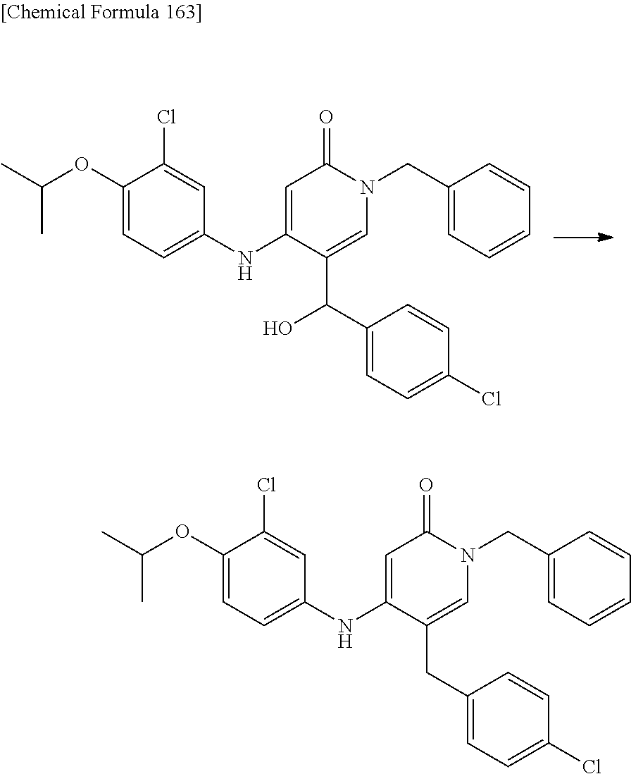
C1=C(NC2=CC=C(OC(C)C)C(Cl)=C2)C(C(O)C2=CC=C(Cl)C=C2)=CN(CC2=CC=CC=C2)C1=O.C1=C(NC2=CC=C(OC(C)C)C(Cl)=C2)C(CC2=CC=C(Cl)C=C2)=CN(CC2=CC=CC=C2)C1=O
